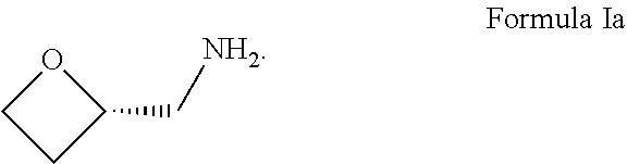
O1CCC1C[NH2]
